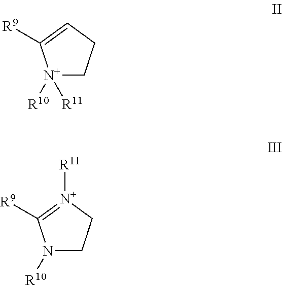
C1=C([R9])[N+]([R10])([R11])CC1.[N+]1([R11])=C([R9])N([R10])CC1
